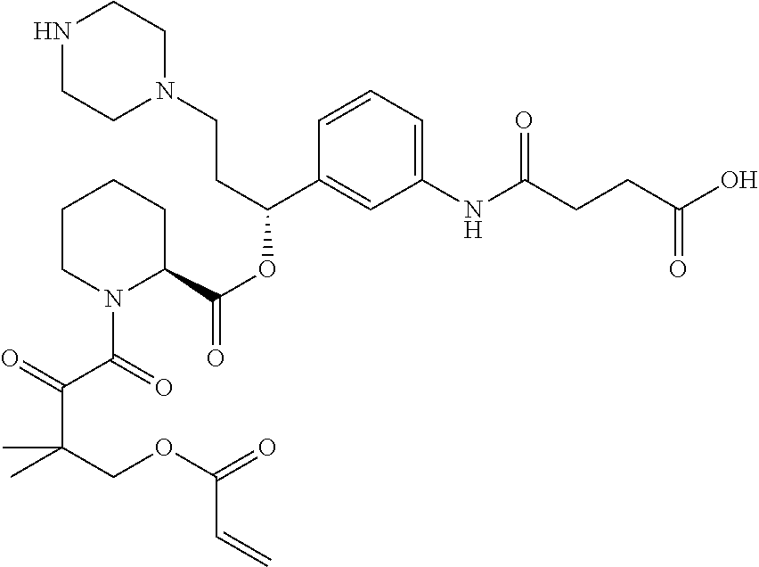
N1(CCC(OC(=O)C2CCCCN2C(=O)C(=O)C(COC(=O)C=C)(C)C)C2=CC(NC(CCC(O)=O)=O)=CC=C2)CCNCC1
